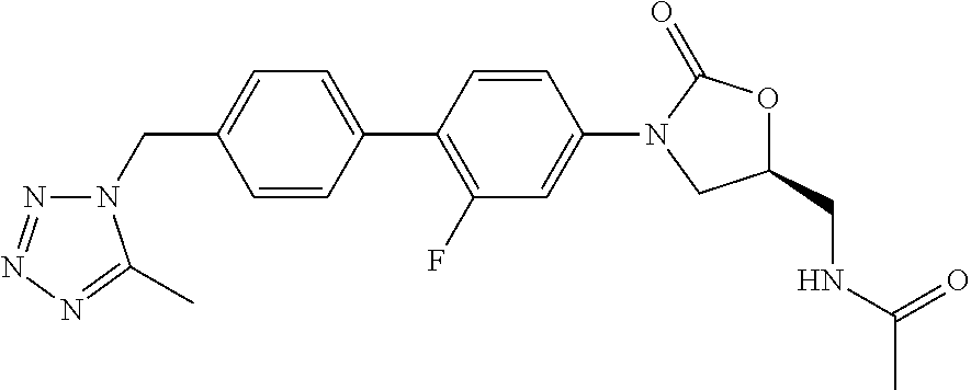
C(C1=CC=C(C2=C(F)C=C(N3C(=O)OC(CNC(=O)C)C3)C=C2)C=C1)N1N=NN=C1C
